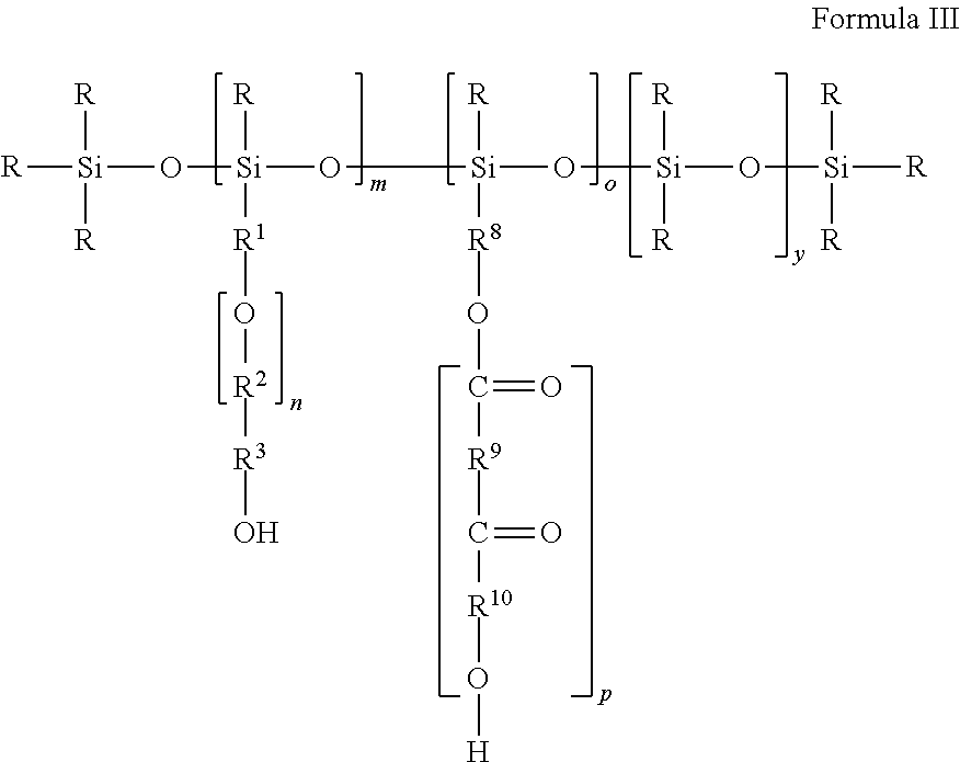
[R][Si]([R])(O[Si](O[Si](O[Si](O[Si]([R])([R])[R])([R])[R])([R])[R8]OC([R9]C([R10]O[H])=O)=O)([R])[R1]O[R2][R3]O)[R]
